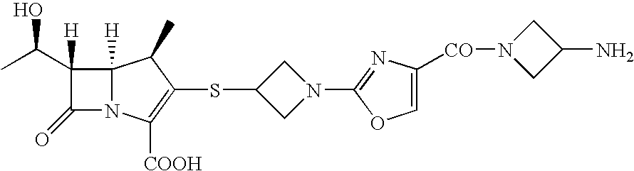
C12([H])N(C([COOH])=C(SC3CN(C4=NC([CO]N5CC(N)C5)=CO4)C3)C1C)C(=O)C2(C(C)O)[H]
